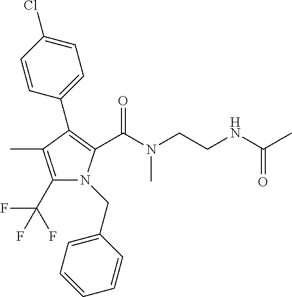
C1(C(F)(F)F)=C(C)C(C2=CC=C(Cl)C=C2)=C(C(N(CCNC(C)=O)C)=O)N1CC1=CC=CC=C1
